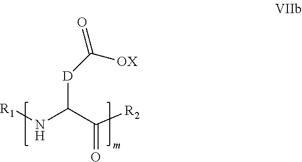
[R2]C(C(N[R1])[D]C(=O)[OX])=O
